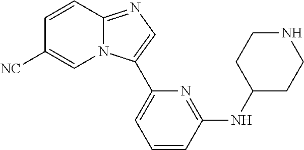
C1=CC2=NC=C(C3=CC=CC(NC4CCNCC4)=N3)N2C=C1[NC]
